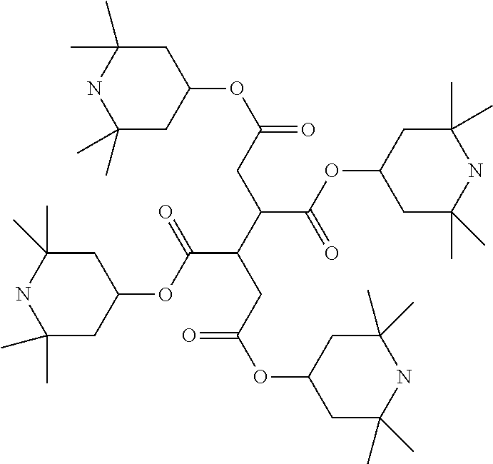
C(C(OC1CC(C)(C)NC(C)(C)C1)=O)(C(CC(OC1CC(C)(C)NC(C)(C)C1)=O)C(OC1CC(C)(C)NC(C)(C)C1)=O)CC(OC1CC(C)(C)NC(C)(C)C1)=O
